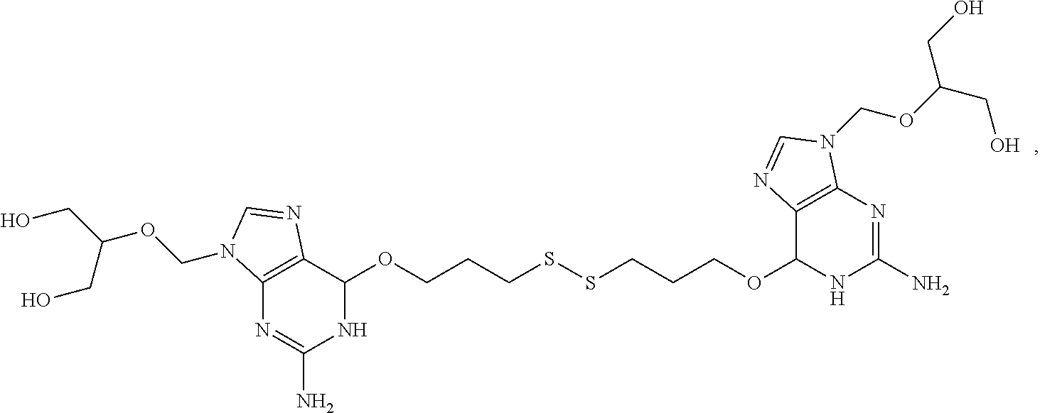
C12=C(C(OCCCSSCCCOC3NC(N)=NC4=C3N=CN4COC(CO)CO)NC(N)=N1)N=CN2COC(CO)CO
